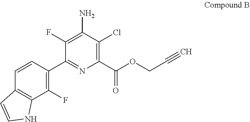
C12=C(C(F)=C(C3=NC(C(OCC#C)=O)=C(Cl)C(N)=C3F)C=C1)NC=C2
